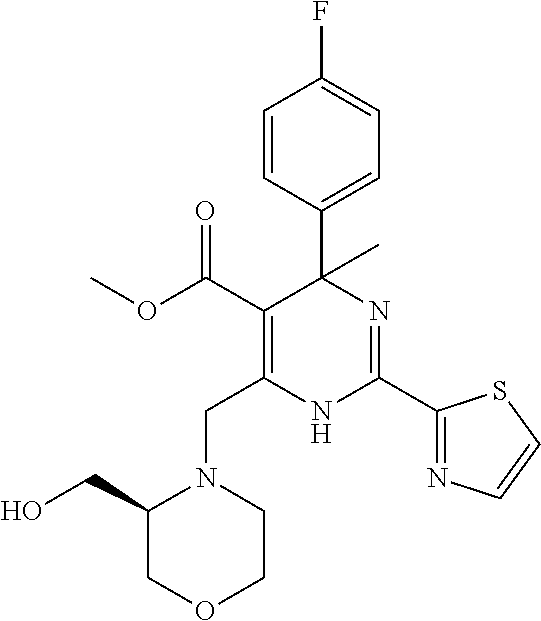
C(C1=C(C(=O)OC)C(C2=CC=C(F)C=C2)(C)N=C(C2=NC=CS2)N1)N1C(CO)COCC1
